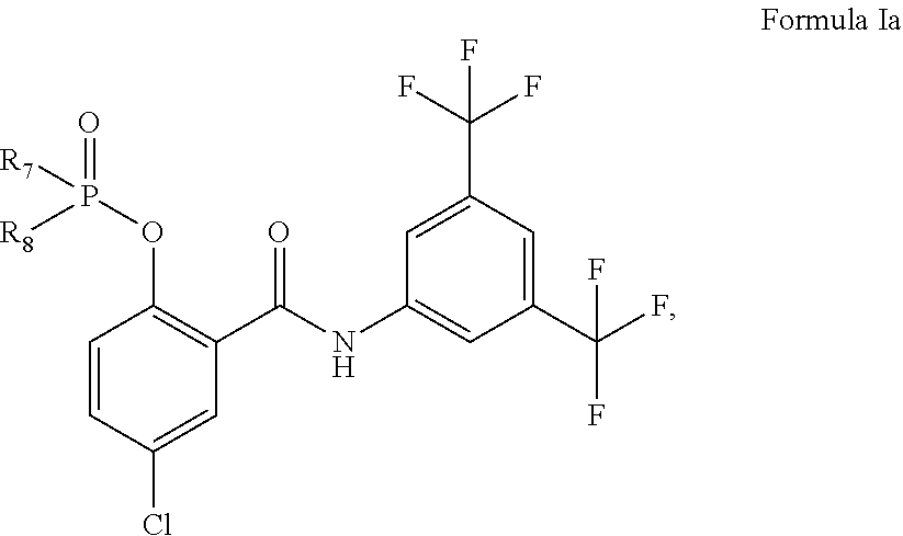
C1=CC(Cl)=CC(C(NC2=CC(C(F)(F)F)=CC(C(F)(F)F)=C2)=O)=C1OP(=O)([R8])[R7]
